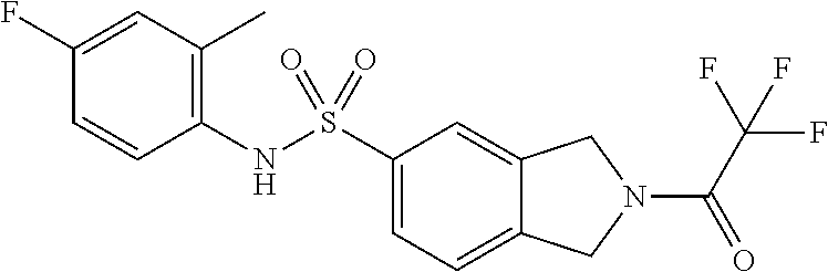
C1(NS(C2=CC=C3C(=C2)CN(C(C(F)(F)F)=O)C3)(=O)=O)=C(C)C=C(F)C=C1
